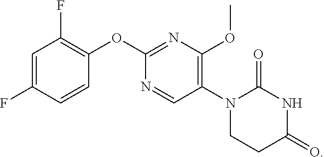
C1=C(F)C=CC(OC2=NC(OC)=C(N3CCC(=O)NC3=O)C=N2)=C1F
